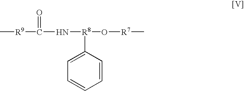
C1=CC([R8](O[R7]C)NC(=O)[R9]C)=CC=C1
